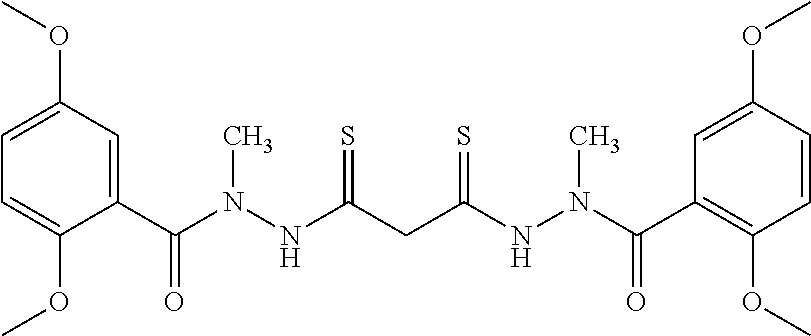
C1=C(OC)C(C(N(NC(CC(=S)NN(C)C(=O)C2=C(OC)C=CC(OC)=C2)=S)C)=O)=CC(OC)=C1
